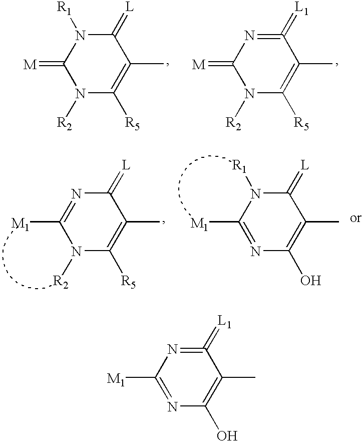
C1(=[L])N([R1])C(=[M])N([R2])C([R5])=C1C.C1(=[L1])=NC(=[M])N([R2])C([R5])=C1C.C1(=[L])N=C([M1])N([R2])C([R5])=C1C.C1(=[L])N([R1])C([M1])=NC(O)=C1C.C1(=[L1])=NC([M1])=NC(O)=C1C
